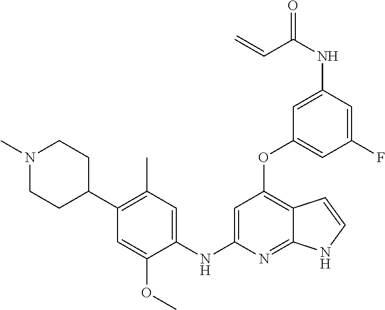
C1(OC2=C3C(=NC(NC4=CC(C)=C(C5CCN(C)CC5)C=C4OC)=C2)NC=C3)=CC(F)=CC(NC(=O)C=C)=C1
